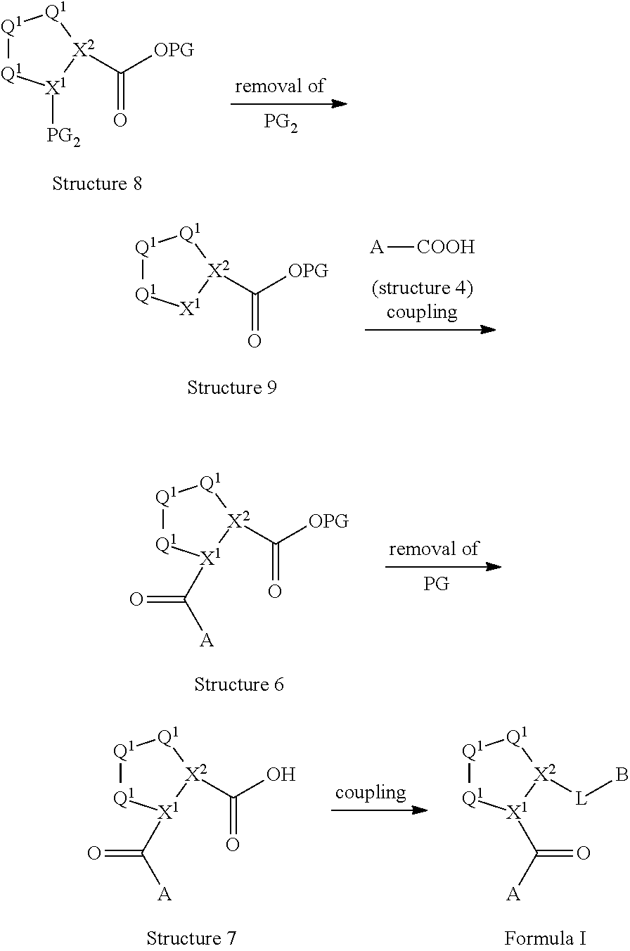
[Q1]1[Q1][X1]([PG2])[X2](C(=O)[OPG])[Q1]1.[A][COOH].[Q1]1[Q1][X1][X2](C([OPG])=O)[Q1]1.[Q1]1[Q1][X1](C([A])=O)[X2](C([OPG])=O)[Q1]1.[Q1]1[Q1][X1](C([A])=O)[X2](C(O)=O)[Q1]1.[Q1]1[Q1][X1](C(=O)[A])[X2]([L]B)[Q1]1
